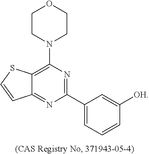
C1(N2CCOCC2)=C2C(=NC(C3=CC=CC([OH])=C3)=N1)C=CS2
